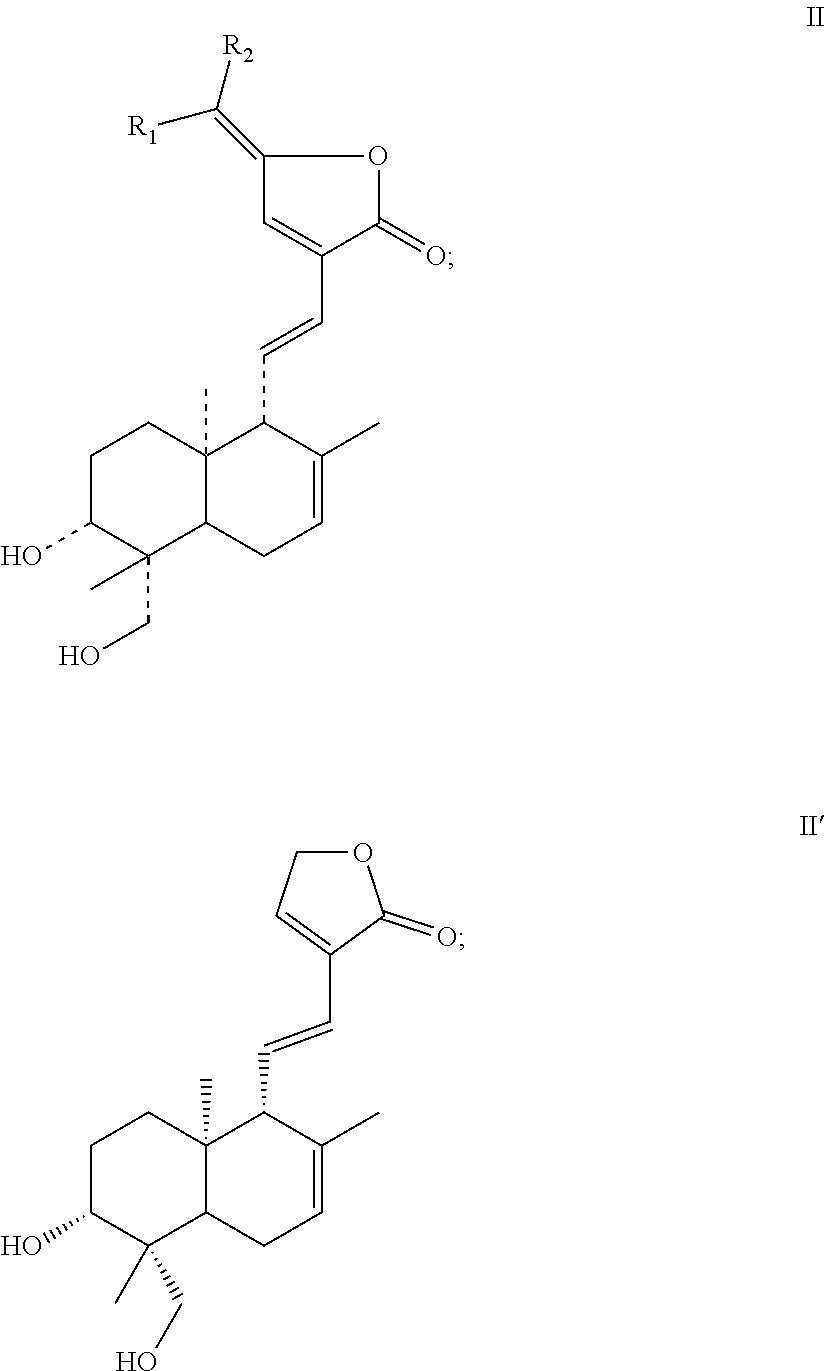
C1C(O)C(CO)(C)C2C(C)(C1)C(C=CC1=CC(=C([R2])[R1])OC1=O)C(C)=CC2.C1C(O)C(C)(CO)C2C(C)(C1)C(C=CC1=CCOC1=O)C(C)=CC2
